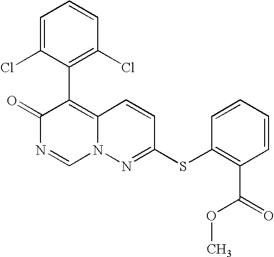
O=C1N=CN2C(=C1C1=C(Cl)C=CC=C1Cl)C=CC(SC1=C(C(OC)=O)C=CC=C1)=N2
